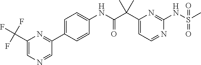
C1(C(C(NC2=CC=C(C3=NC(C(F)(F)F)=CN=C3)C=C2)=O)(C)C)=CC=NC(NS(C)(=O)=O)=N1
